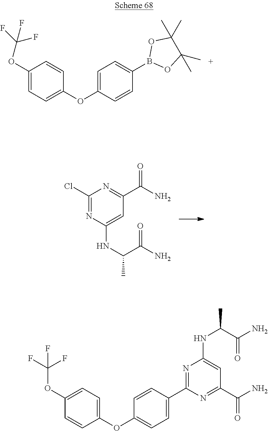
O(C1=CC=C(B2OC(C)(C)C(C)(C)O2)C=C1)C1=CC=C(OC(F)(F)F)C=C1.C1(Cl)=NC(NC(C)C(N)=O)=CC(C(N)=O)=N1.C1(C2=CC=C(OC3=CC=C(OC(F)(F)F)C=C3)C=C2)=NC(NC(C)C(N)=O)=CC(C(N)=O)=N1
